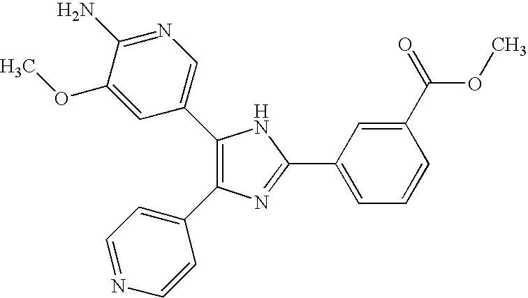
C1(C2=CN=C(N)C(OC)=C2)=C(C2=CC=NC=C2)N=C(C2=CC=CC(C(=O)OC)=C2)N1
